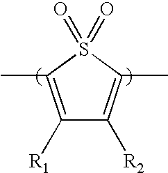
C1([R1])=C(C)S(=O)(=O)C(C)=C1[R2]
